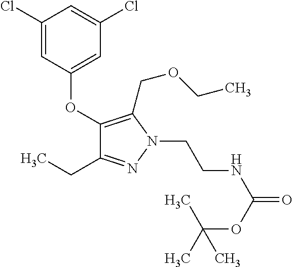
C1(OC2=CC(Cl)=CC(Cl)=C2)=C(COCC)N(CCNC(=O)OC(C)(C)C)N=C1CC
